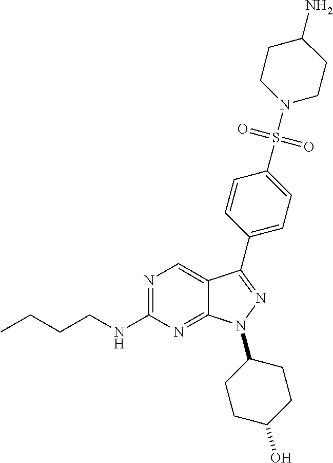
N1=C(NCCCC)N=C2C(=C1)C(C1=CC=C(S(=O)(=O)N3CCC(N)CC3)C=C1)=NN2C1CCC(O)CC1
